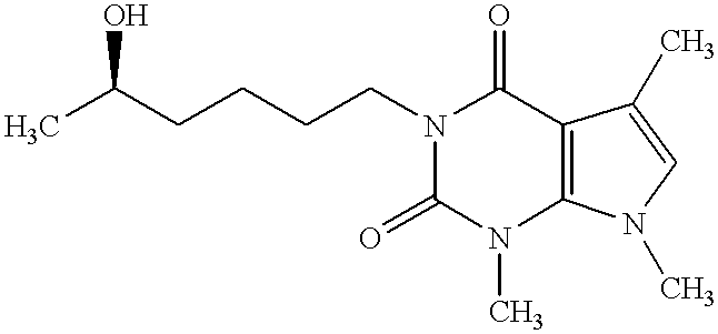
CC(CCCCN1C(=O)C2=C(N(C)C1=O)N(C)C=C2C)O
